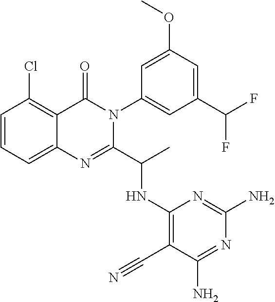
C1=CC=C2C(=C1Cl)C(=O)N(C1=CC(C(F)F)=CC(OC)=C1)C(C(C)NC1=C(C#N)C(N)=NC(N)=N1)=N2
